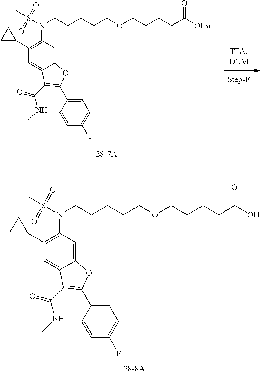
C(CCCC(O)=O)OCCCCCN(S(C)(=O)=O)C1=C(C2CC2)C=C2C(=C1)OC(C1=CC=C(F)C=C1)=C2C(=O)NC.C(CCCC([OtBu])=O)OCCCCCN(S(C)(=O)=O)C1=C(C2CC2)C=C2C(=C1)OC(C1=CC=C(F)C=C1)=C2C(=O)NC
